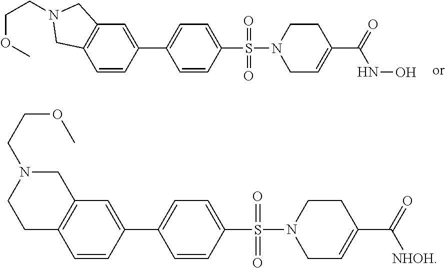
C1=CC(C2=CC=C(S(N3CC=C(C(=O)NO)CC3)(=O)=O)C=C2)=CC2=C1CN(CCOC)C2.C1=CC(C2=CC=C(S(N3CC=C(C(=O)[NHOH])CC3)(=O)=O)C=C2)=CC2=C1CCN(CCOC)C2
